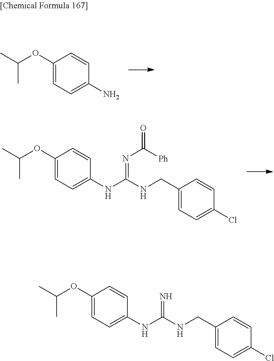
C1(OC(C)C)=CC=C(N)C=C1.N(=C(NCC1=CC=C(Cl)C=C1)NC1=CC=C(OC(C)C)C=C1)C([Ph])=O.N=C(NCC1=CC=C(Cl)C=C1)NC1=CC=C(OC(C)C)C=C1
